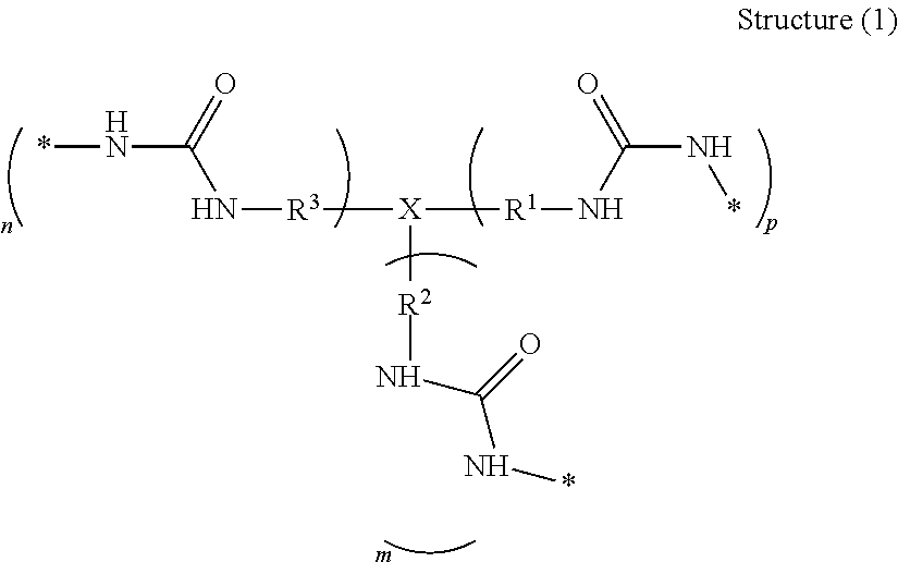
*NC(N[R3][X]([R1]NC(N*)=O)[R2]NC(N*)=O)=O
